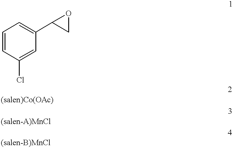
C1=CC(Cl)=CC(C2CO2)=C1
